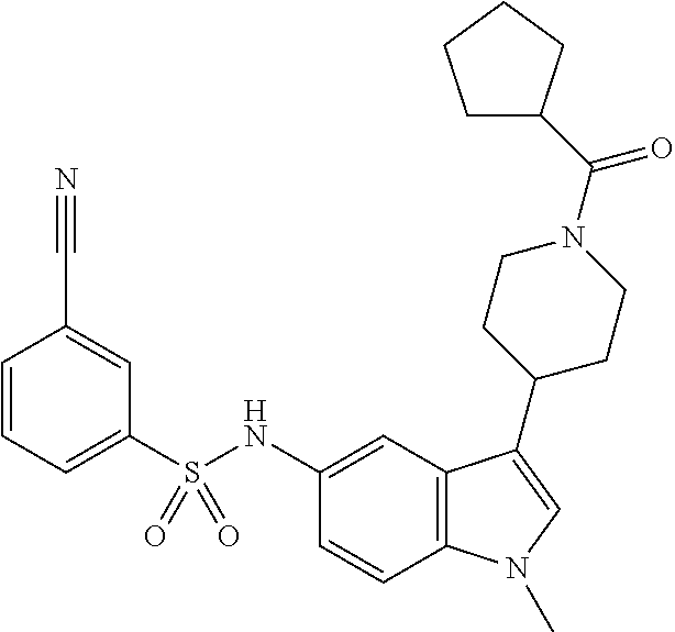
C1(S(NC2=CC3=C(C=C2)N(C)C=C3C2CCN(C(=O)C3CCCC3)CC2)(=O)=O)=CC=CC(C#N)=C1
